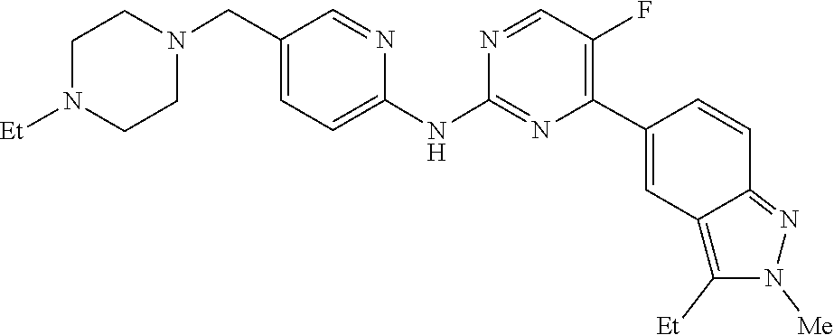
C1CN([Et])CCN1CC1=CC=C(NC2=NC(C3=CC4=C([Et])N([Me])N=C4C=C3)=C(F)C=N2)N=C1
